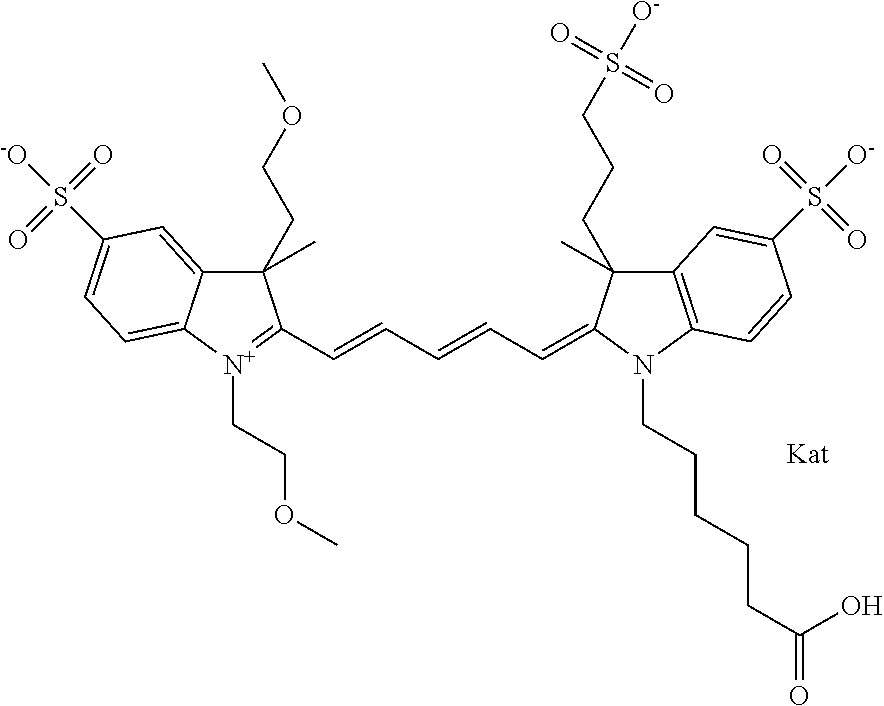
C12=CC(S(=O)([-O])=O)=CC=C1[N+](CCOC)=C(C=CC=CC=C1N(CCCCCC(=O)O)C3=C(C=C(S(=O)([O-])=O)C=C3)C1(CCCS([O-])(=O)=O)C)C2(C)CCOC
